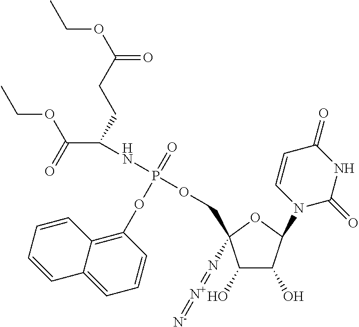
C1(O)C(O)C(N2C(=O)NC(=O)C=C2)OC1(COP(OC1=C2C(=CC=C1)C=CC=C2)(=O)NC(C(=O)OCC)CCC(OCC)=O)N=[N+]=[N-]
